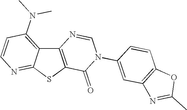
C12=C(SC3=NC=CC(N(C)C)=C13)C(=O)N(C1=CC3=C(C=C1)OC(C)=N3)C=N2
